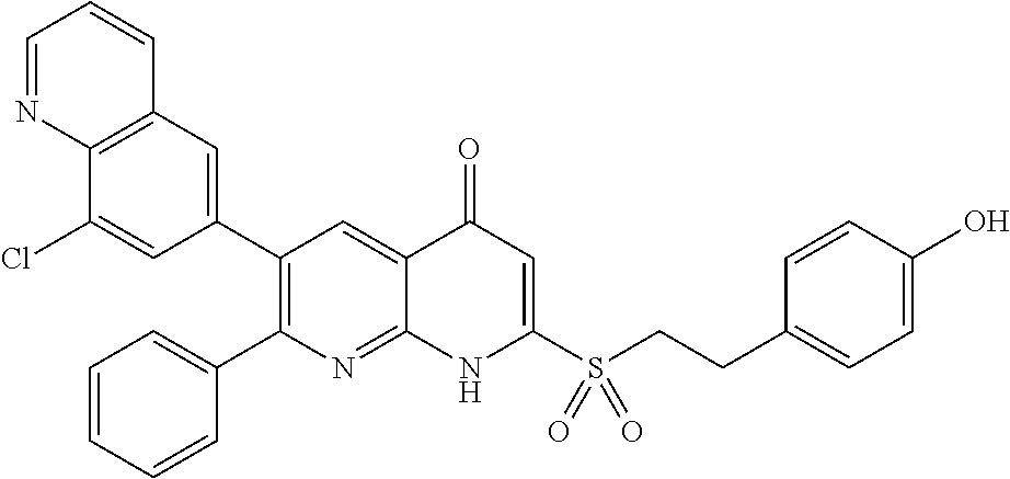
C12=C(C=C(C3=C(C4=CC=CC=C4)N=C4C(=C3)C(=O)C=C(S(CCC3=CC=C(O)C=C3)(=O)=O)N4)C=C1Cl)C=CC=N2
